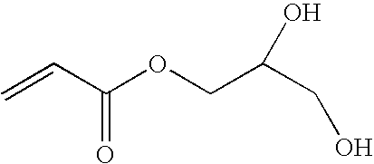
C=CC(OCC(CO)O)=O
